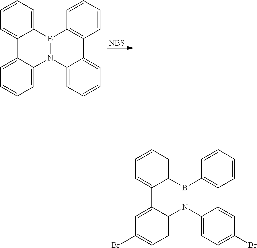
[NBS].C12=CC=CC=C1B1N(C3=CC=CC=C23)C2=CC=CC=C2C2=C1C=CC=C2.C12=CC=CC=C1B1N(C3=CC=C(Br)C=C23)C2=CC=C(Br)C=C2C2=C1C=CC=C2
